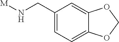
C1(CN[M])=CC=C2C(=C1)OCO2
